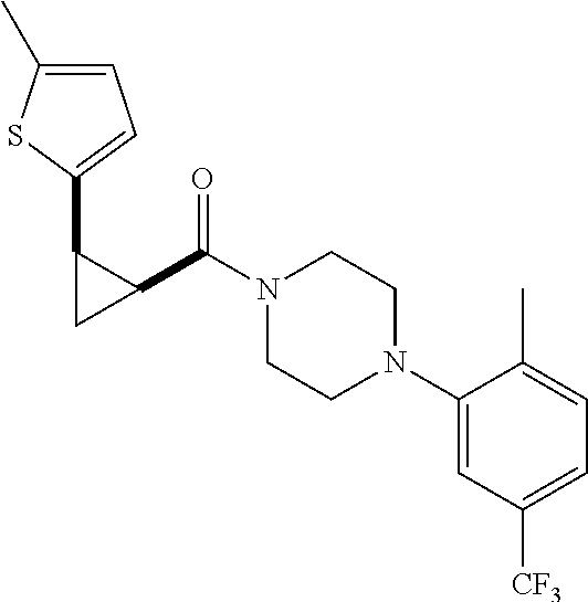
N1(C(C2C(C3=CC=C(C)S3)C2)=O)CCN(C2=CC([CF3])=CC=C2C)CC1
